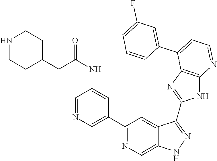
C1=NC=C(C2=NC=C3C(=C2)C(C2=NC4=C(N2)N=CC=C4C2=CC(F)=CC=C2)=NN3)C=C1NC(CC1CCNCC1)=O
